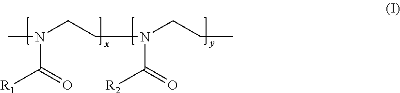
CN(CCN(CCC)C(=O)[R2])C(=O)[R1]
